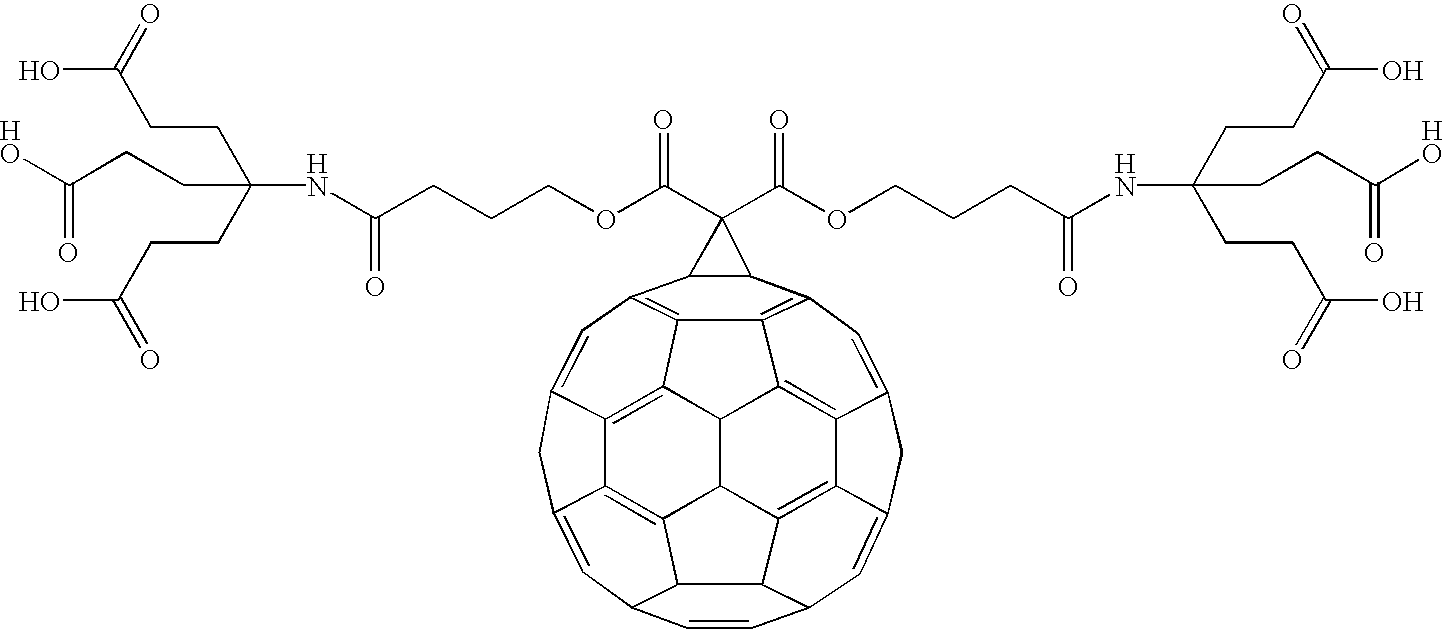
C1=CC2C=C3CC4=CC5=C6C7=C4C3=C3C2C2C1C=C1CC4=CC(=C6C6=C4C1=C2C3C67)C1C5C1(C(OCCCC(NC(CCC(O)=O)(CCC(O)=O)CCC(O)=O)=O)=O)C(OCCCC(NC(CCC(O)=O)(CCC(O)=O)CCC(O)=O)=O)=O
